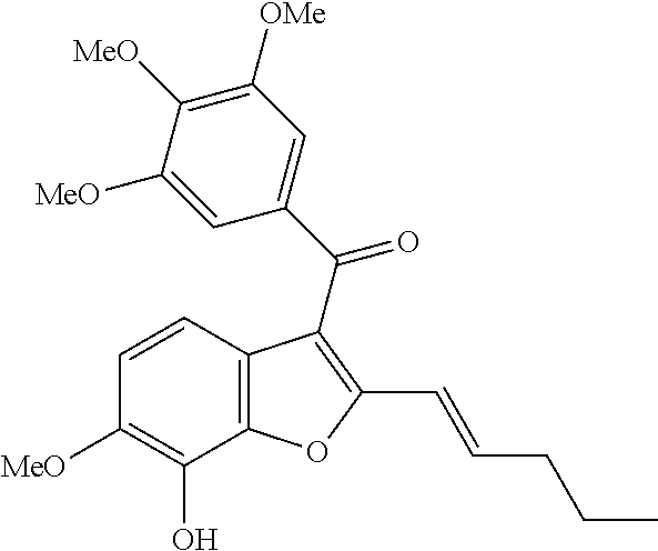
C12=C(C(O)=C([MeO])C=C1)OC(C=CCCC)=C2C(C1=CC([OMe])=C([MeO])C([MeO])=C1)=O
